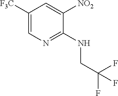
C1([F3C])=CN=C(NCC(F)(F)F)C([NO2])=C1
